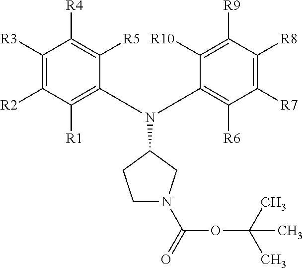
C1([R3])=C([R2])C([R1])=C(N(C2=C([R6])C([R7])=C([R8])C([R9])=C2[R10])C2CCN(C(=O)OC(C)(C)C)C2)C([R5])=C1[R4]
